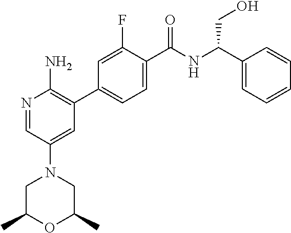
N1=CC(N2CC(C)OC(C)C2)=CC(C2=CC=C(C([NH]C(C3=CC=CC=C3)CO)=O)C(F)=C2)=C1N
